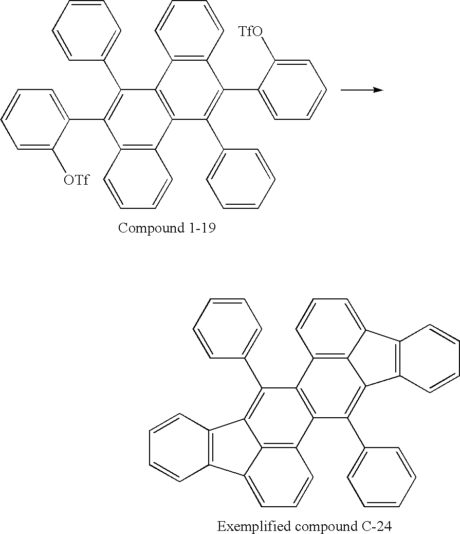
C1=C(C2=C(C3=CC=CC=C3)C3=C(C4=C2C=CC=C4)C(C2=CC=CC=C2)=C(C2=CC=CC=C2[TfO])C2=C3C=CC=C2)C([OTf])=CC=C1.C12=C(C(C3=CC=CC=C3)=C3C4=C(C5=CC=CC1=C53)C=CC=C4)C1=C3C(=CC=C1)C1=C(C3=C2C2=CC=CC=C2)C=CC=C1
